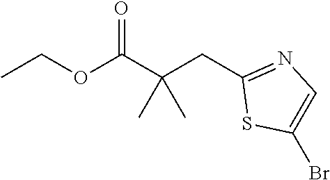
CCOC(C(CC1=NC=C(Br)S1)(C)C)=O
